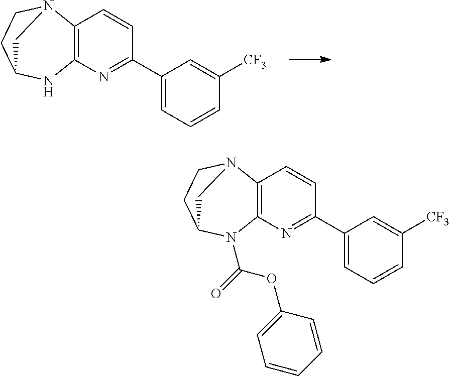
C12=C(N=C(C3=CC=CC([CF3])=C3)C=C1)N(C(=O)OC1=CC=CC=C1)C1CCN2C1.C12=C(N=C(C3=CC=CC([CF3])=C3)C=C1)NC1CCN2C1
